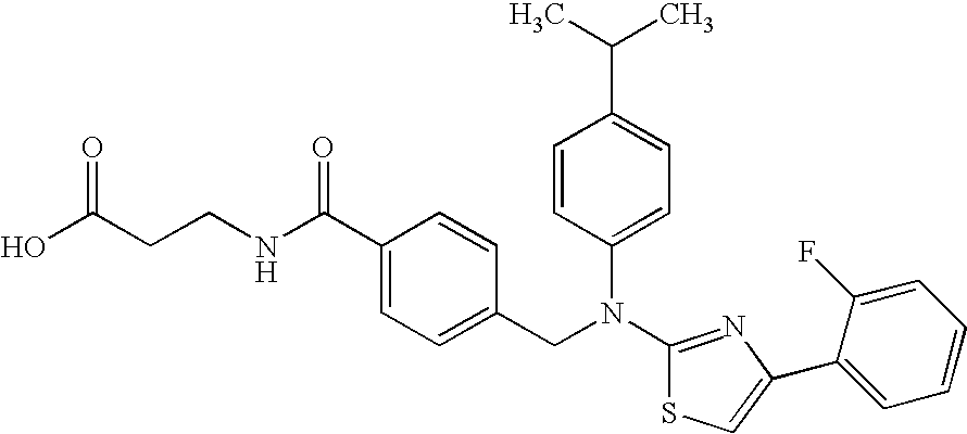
C(CCNC(C1=CC=C(CN(C2=CC=C(C(C)C)C=C2)C2=NC(C3=CC=CC=C3F)=CS2)C=C1)=O)(O)=O
